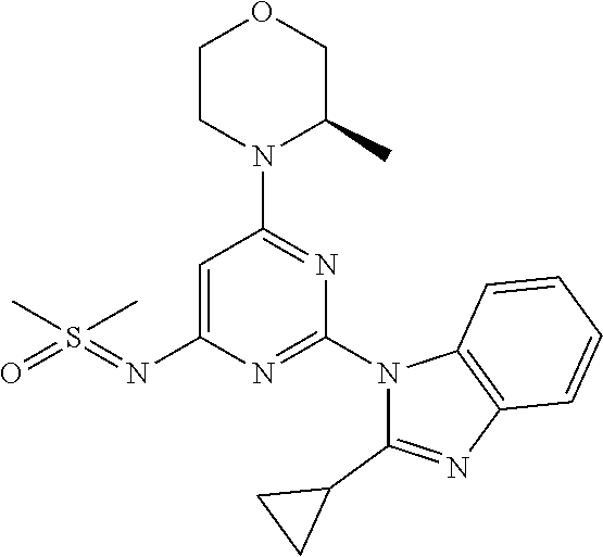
C1CN(C2=NC(N3C(C4CC4)=NC4=C3C=CC=C4)=NC(N=S(=O)(C)C)=C2)C(C)CO1
